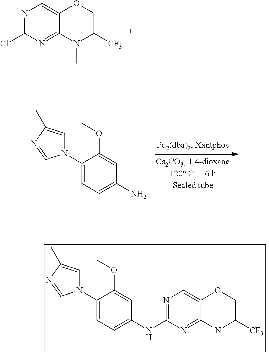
C1(N2C=C(C)N=C2)=CC=C(N)C=C1OC.C1(N2C=C(C)N=C2)=CC=C(NC2=NC=C3C(=N2)N(C)C([CF3])CO3)C=C1OC.N1=C(Cl)N=C2C(=C1)OCC([CF3])N2C
